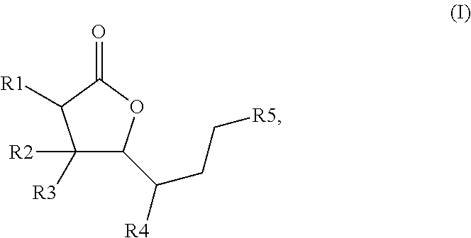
C1([R2])([R3])C(C([R4])CC[R5])OC(=O)C1[R1]
